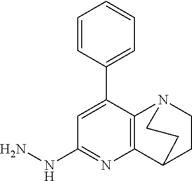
C1=CC(C2=CC(NN)=NC3=C2N2CCC3CC2)=CC=C1
